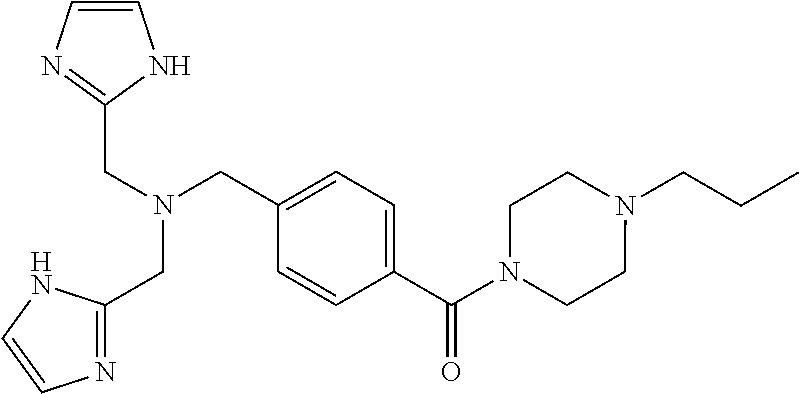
C1=C(C(N2CCN(CCC)CC2)=O)C=CC(CN(CC2=NC=CN2)CC2=NC=CN2)=C1
